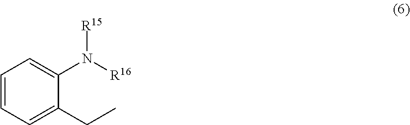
C1=CC=C(CC)C(N([R16])[R15])=C1
